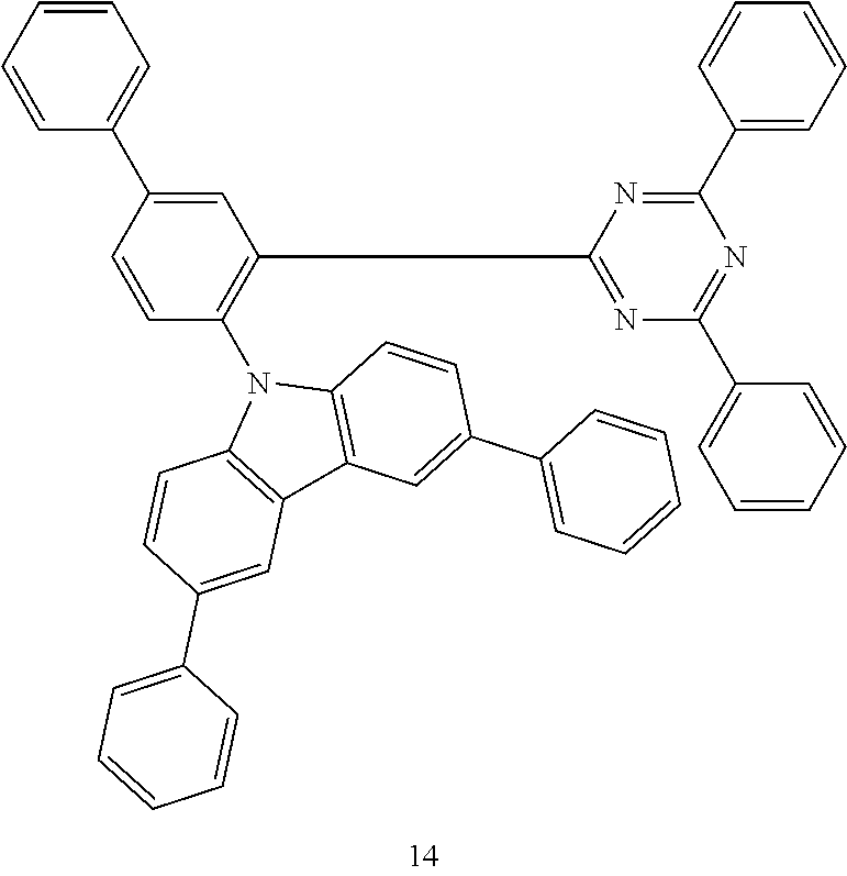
C1=CC(C2=CC=CC=C2)=CC(C2=NC(C3=CC=CC=C3)=NC(C3=CC=CC=C3)=N2)=C1N1C2=C(C3=C1C=CC(C1=CC=CC=C1)=C3)C=C(C1=CC=CC=C1)C=C2
